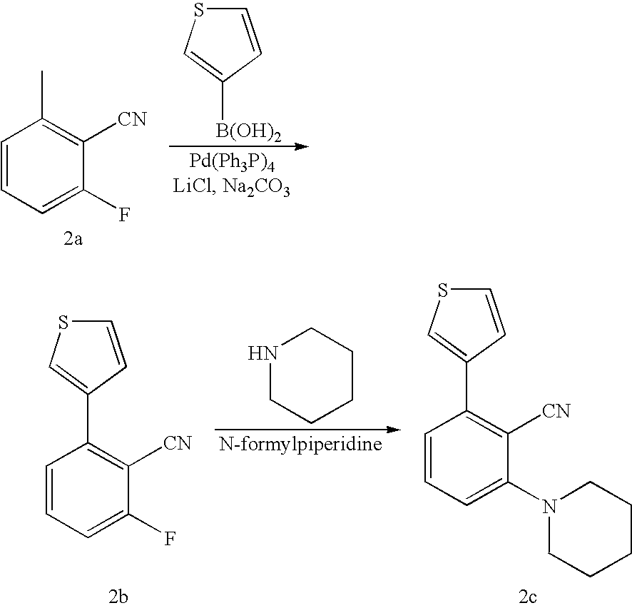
C1=CC=C(F)C([CN])=C1C.C1=CC([B(OH)2])=CS1.C1=CC(C2=C([CN])C(F)=CC=C2)=CS1.N1CCCCC1.C1=CC(C2=C([CN])C(N3CCCCC3)=CC=C2)=CS1
